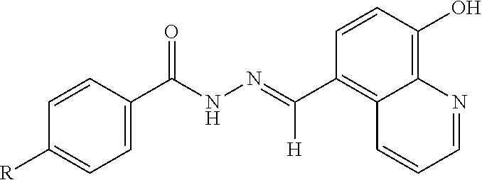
C1(C(=NNC(C2=CC=C([R])C=C2)=O)[H])=C2C(=C(O)C=C1)N=CC=C2
